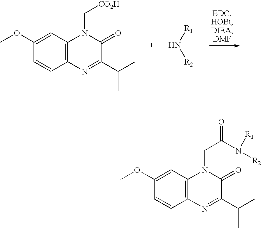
[R1]N[R2].C12=C(C=C(OC)C=C1)N(C[CO2H])C(=O)C(C(C)C)=N2.C12=C(C=C(OC)C=C1)N(CC(=O)N([R2])[R1])C(=O)C(C(C)C)=N2
